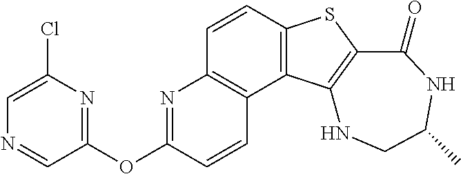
C1=CC2=C(C3=C1N=C(OC1=NC(Cl)=CN=C1)C=C3)C1=C(S2)C(=O)NC(C)CN1
